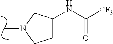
CN1CCC(NC([CF3])=O)C1
